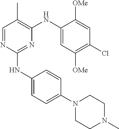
N1=C(NC2=CC=C(N3CCN(C)CC3)C=C2)N=CC(C)=C1NC1=CC([OMe])=C(Cl)C=C1[OMe]
